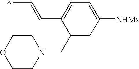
CC=CC1=CC=C([NHMs])C=C1CN1CCOCC1
